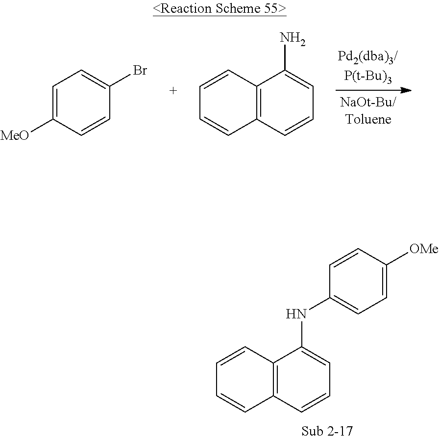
C1=C([MeO])C=CC(Br)=C1.C1=CC2=C(C=C1)C=CC=C2N.C1=CC2=C(C=C1)C=CC=C2NC1=CC=C([OMe])C=C1
